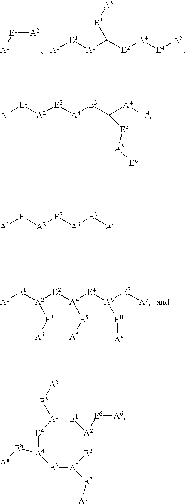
[E1]([A2])[A1].[A1][E1][A2]C([E2][A4][E4][A5])[E3][A3].[A1][E1][A2][E2][A3][E3][A4].[A1][E1][A2]([E2][A4]([E4][A6]([E7][A7])[E8][A8])[E5][A5])[E3][A3].[A1][E1][A2][E2][A3][E3]C([A4][E4])[E5][A5][E6].[E4]1[A4]([E8][A8])[E3][A3]([E7][A7])[E2][A2]([E6][A6])[E1][A1]1[E5][A5]
